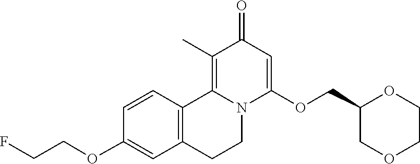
C1=CC2=C(C=C1OCCF)CCN1C2=C(C)C(=O)C=C1OCC1COCCO1
